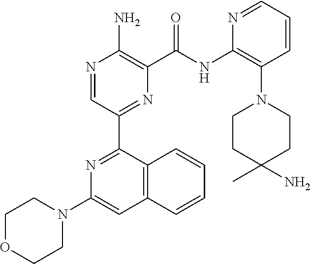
N1=CC(C2=NC(N3CCOCC3)=CC3=C2C=CC=C3)=NC(C(NC2=C(N3CCC(C)(N)CC3)C=CC=N2)=O)=C1N
